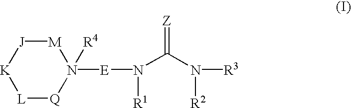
[K]1[L][Q]N([E]N([R1])C(N([R2])[R3])=[Z])([R4])[M][J]1
